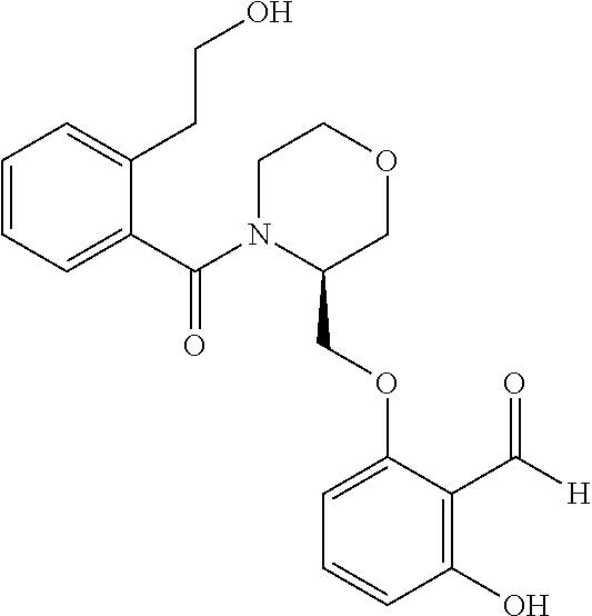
C1=CC=C(C(N2C(COC3=CC=CC(O)=C3C([H])=O)COCC2)=O)C(CCO)=C1
